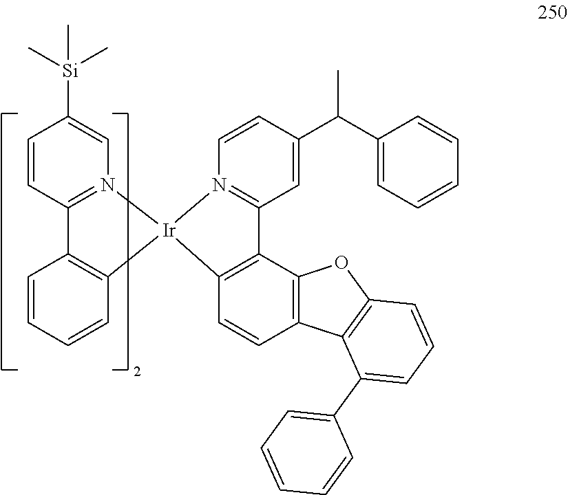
C1=CC2=N(C=C1[Si](C)(C)C)[Ir]1(C3=C2C=CC=C3)N2=C(C=C(C(C3=CC=CC=C3)C)C=C2)C2=C1C=CC1=C2OC2=C1C(C1=CC=CC=C1)=CC=C2
